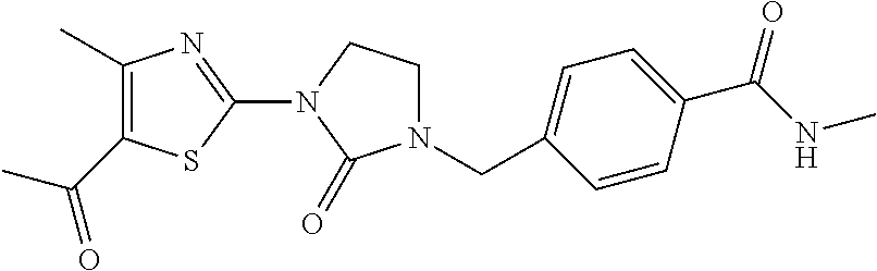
C1(C)=C(C(C)=O)SC(N2C(=O)N(CC3=CC=C(C(NC)=O)C=C3)CC2)=N1
